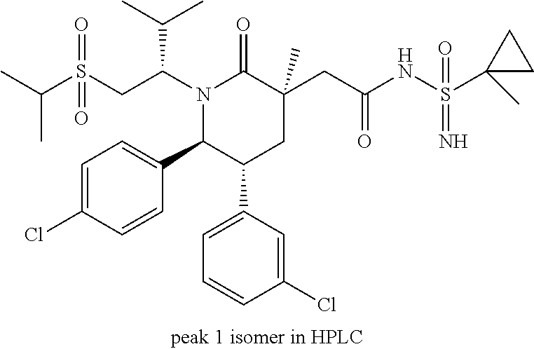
C(C)(C)S(CC(N1C(=O)C(CC(NS(C2(C)CC2)(=N)=O)=O)(C)CC(C2=CC=CC(Cl)=C2)C1C1=CC=C(Cl)C=C1)C(C)C)(=O)=O
